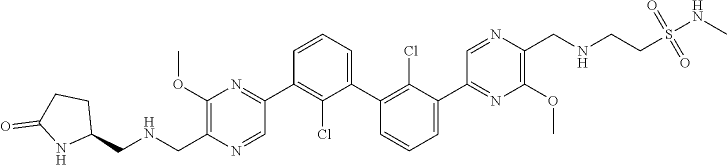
C1(OC)=C(C[HN]CC2CCC(=O)N2)N=CC(C2=C(Cl)C(C3=C(Cl)C(C4=NC(OC)=C(CNCCS(NC)(=O)=O)N=C4)=CC=C3)=CC=C2)=N1
